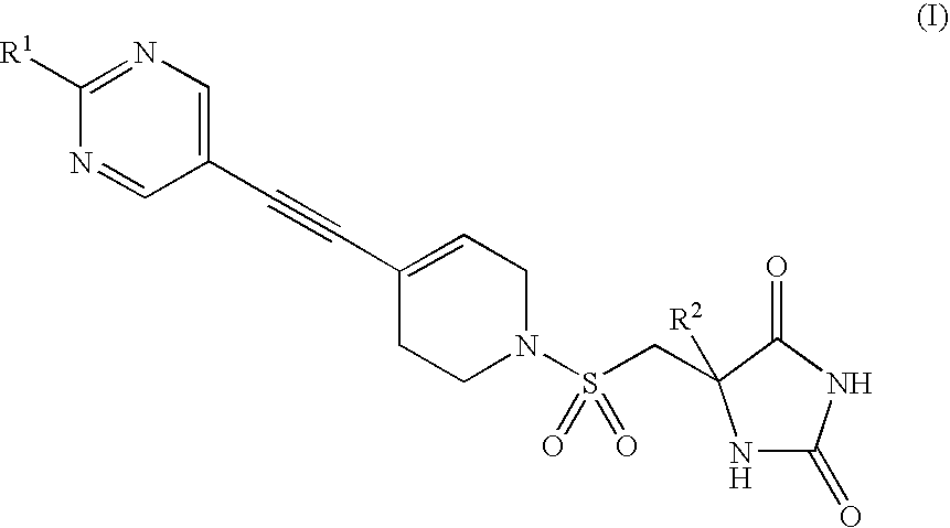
C1(C#CC2=CCN(S(=O)(=O)CC3([R2])NC(=O)NC3=O)CC2)=CN=C([R1])N=C1
